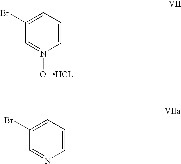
C1(Br)=CC=CN(O)=C1.C1(Br)=CC=CN=C1
